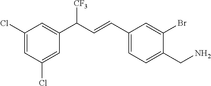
C1(Cl)=CC(Cl)=CC(C(C=CC2=CC=C(CN)C(Br)=C2)[CF3])=C1
